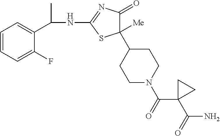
N(C1=NC(=O)C(C2CCN(C(=O)C3(C(N)=O)CC3)CC2)([Me])S1)C(C1=CC=CC=C1F)C
